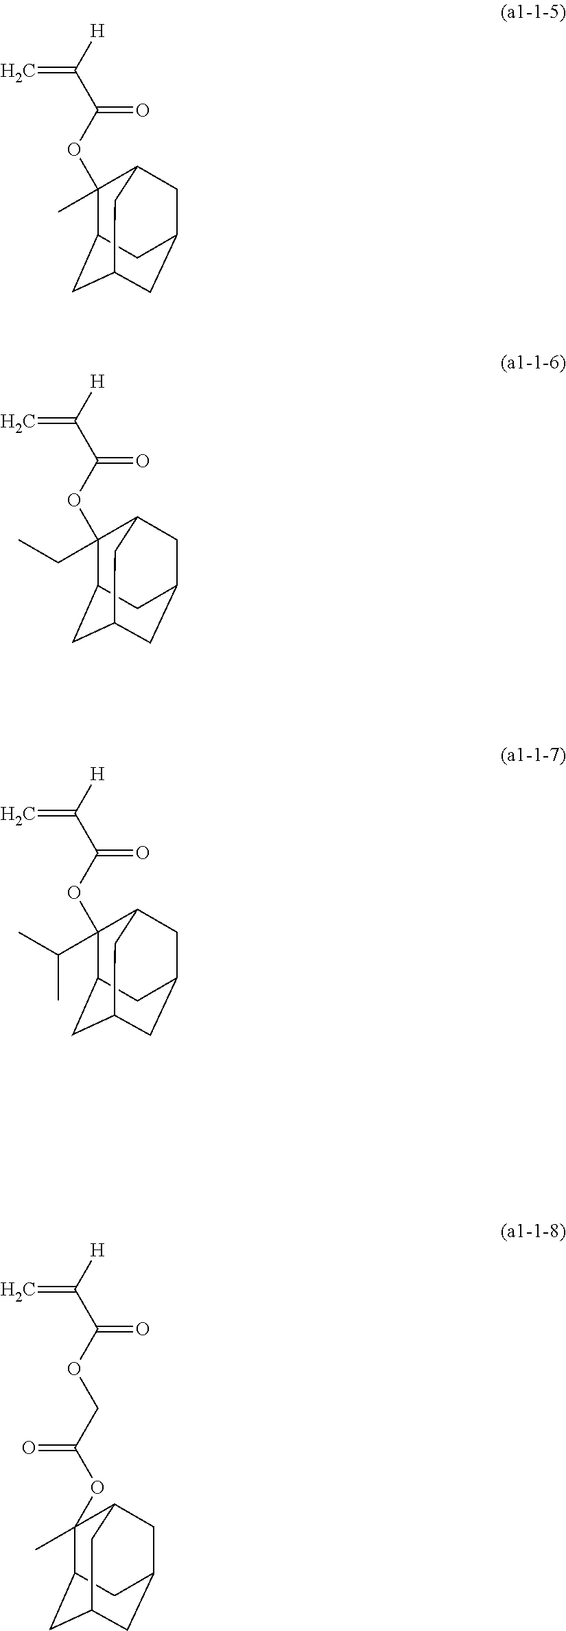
C=C(C(OC1(C)C2CC3CC(CC1C3)C2)=O)[H].C=C(C(OC1(CC)C2CC3CC(CC1C3)C2)=O)[H].C=C(C(OC1(C(C)C)C2CC3CC(CC1C3)C2)=O)[H].C=C(C(OCC(OC1(C)C2CC3CC(CC1C3)C2)=O)=O)[H]
